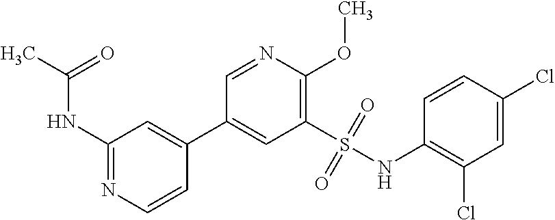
N(C1=NC=CC(C2=CC(S(NC3=C(Cl)C=C(Cl)C=C3)(=O)=O)=C(OC)N=C2)=C1)C(C)=O
